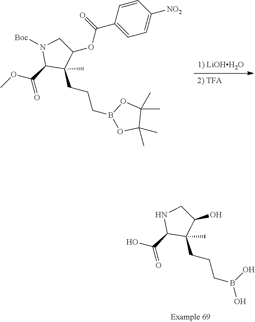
OC(C1C(CCCB(O)O)(C)C(O)CN1)=O.[2) TFA].[1) LiOHH2O].COC(C1C(CCCB2OC(C)(C)C(C)(C)O2)(C)C(OC(C2=CC=C([NO2])C=C2)=O)CN1[Boc])=O
